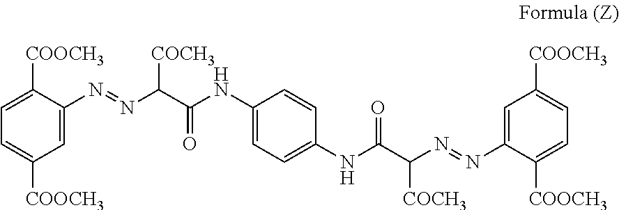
C1=C(N=NC([COCH3])C(=O)NC2=CC=C(NC(=O)C([COCH3])N=NC3=CC([COOCH3])=CC=C3[COOCH3])C=C2)C([COOCH3])=CC=C1[COOCH3]
